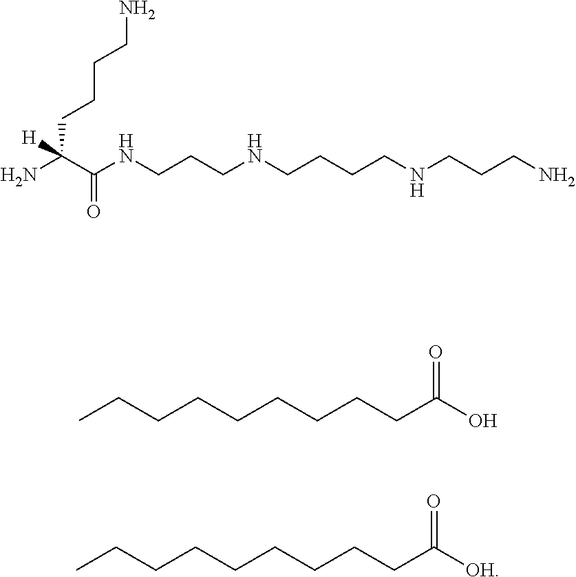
C(CCCCCCC(O)=O)CC.C(CCCCCCC([OH])=O)CC.C(CCCC([H])(N)C(NCCCNCCCCNCCCN)=O)N
